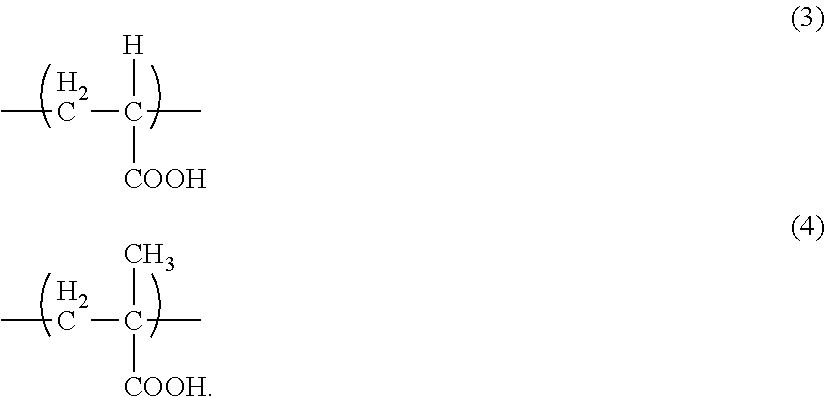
CCC([H])([COOH])C.CCC(C)([COOH])C
